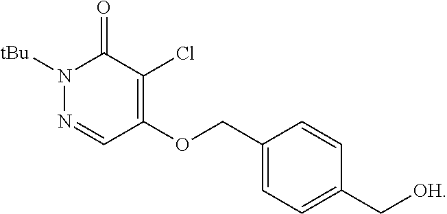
O(C1=C(Cl)C(=O)N([tBu])N=C1)CC1=CC=C(C[OH])C=C1
